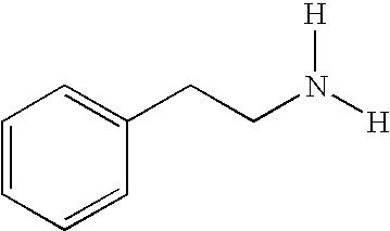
C1=CC=CC(CCN([H])[H])=C1
